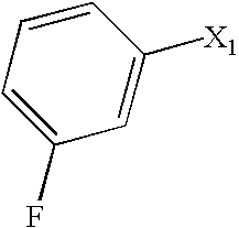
C1=CC=C(F)C=C1[X1]
